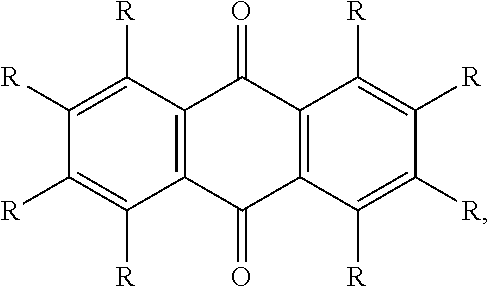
C1([R])=C([R])C([R])=C([R])C2=C1C(=O)C1=C(C2=O)C([R])=C([R])C([R])=C1[R]
